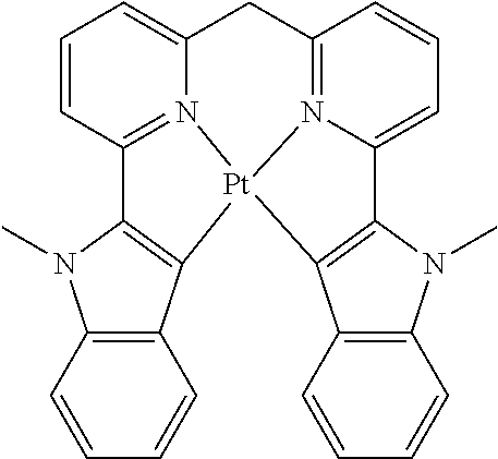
C1=CC2=N3C(=C1)CC1=N4C(=CC=C1)C1=C([Pt]34C3=C2N(C)C2=C3C=CC=C2)C2=C(N1C)C=CC=C2
